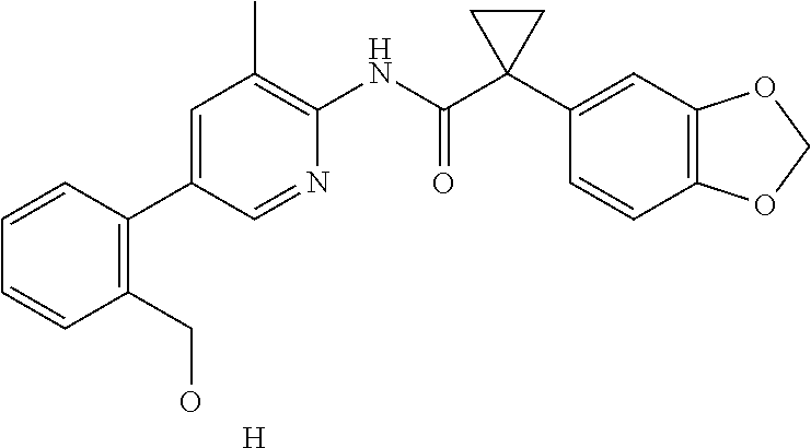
C1=CC(C2=CC(C)=C(NC(C3(C4=CC5=C(C=C4)OCO5)CC3)=O)N=C2)=C(CO)C=C1.[H]
